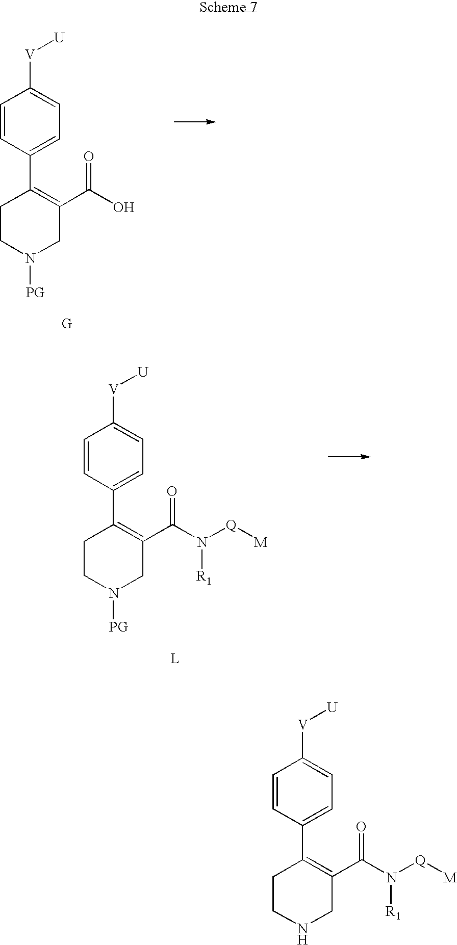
C1(C2=CC=C([V][U])C=C2)=C(C(N([Q][M])[R1])=O)CNCC1.C1(C2=CC=C([V][U])C=C2)=C(C(O)=O)CN([PG])CC1.C1(C2=CC=C([V][U])C=C2)=C(C(N([Q][M])[R1])=O)CN([PG])CC1
